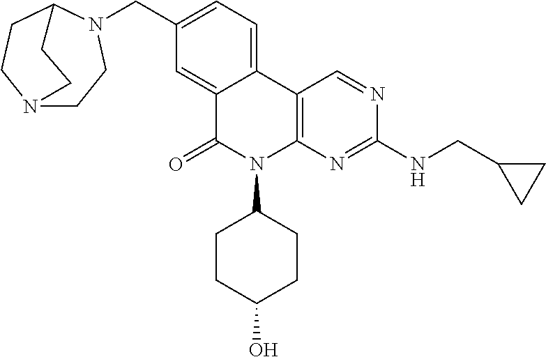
C1(CN2CCN3CCC2CC3)=CC=C2C(=C1)C(=O)N(C1CCC(O)CC1)C1=C2C=NC(NCC2CC2)=N1
